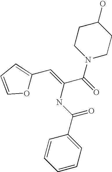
C(=C(C(=O)N1CCC(O)CC1)NC(C1=CC=CC=C1)=O)C1=CC=CO1
